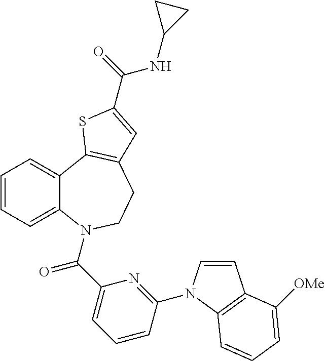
C1=CC=C2C(=C1)C1=C(CCN2C(C2=CC=CC(N3C=CC4=C3C=CC=C4[OMe])=N2)=O)C=C(C(NC2CC2)=O)S1
